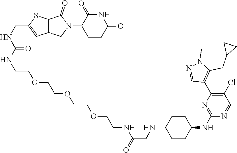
C1CC(=O)NC(=O)C1N1C(=O)C2=C(C1)C=C(CNC(NCCOCCOCCOCCNC(CNC1CCC(NC3=NC(C4=C(CC5CC5)N(C)N=C4)=C(Cl)C=N3)CC1)=O)=O)S2
